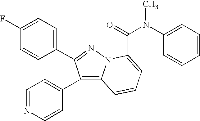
C1(F)=CC=C(C2=NN3C(=C2C2=CC=NC=C2)C=CC=C3C(N(C2=CC=CC=C2)C)=O)C=C1
